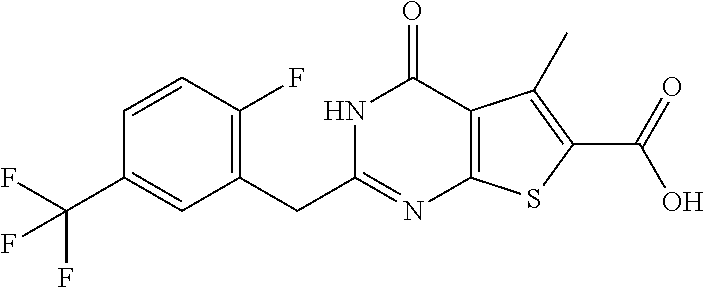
C1(CC2=NC3=C(C(=O)N2)C(C)=C(C(O)=O)S3)=C(F)C=CC(C(F)(F)F)=C1
